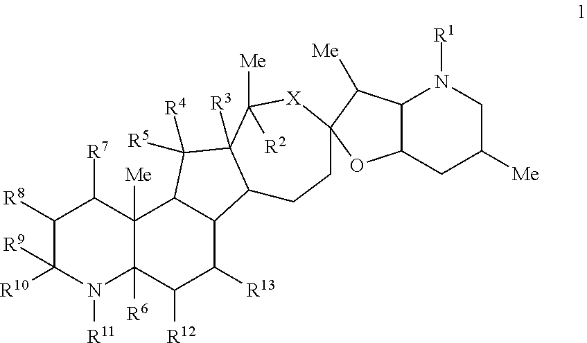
C1([R8])C([R9])([R10])N([R11])C2([R6])C([Me])(C1[R7])C1C(C([R13])C2[R12])C2C([R3])(C1([R5])[R4])C([Me])([R2])[X]C1(CC2)C([Me])C2C(O1)CC([Me])CN2[R1]
